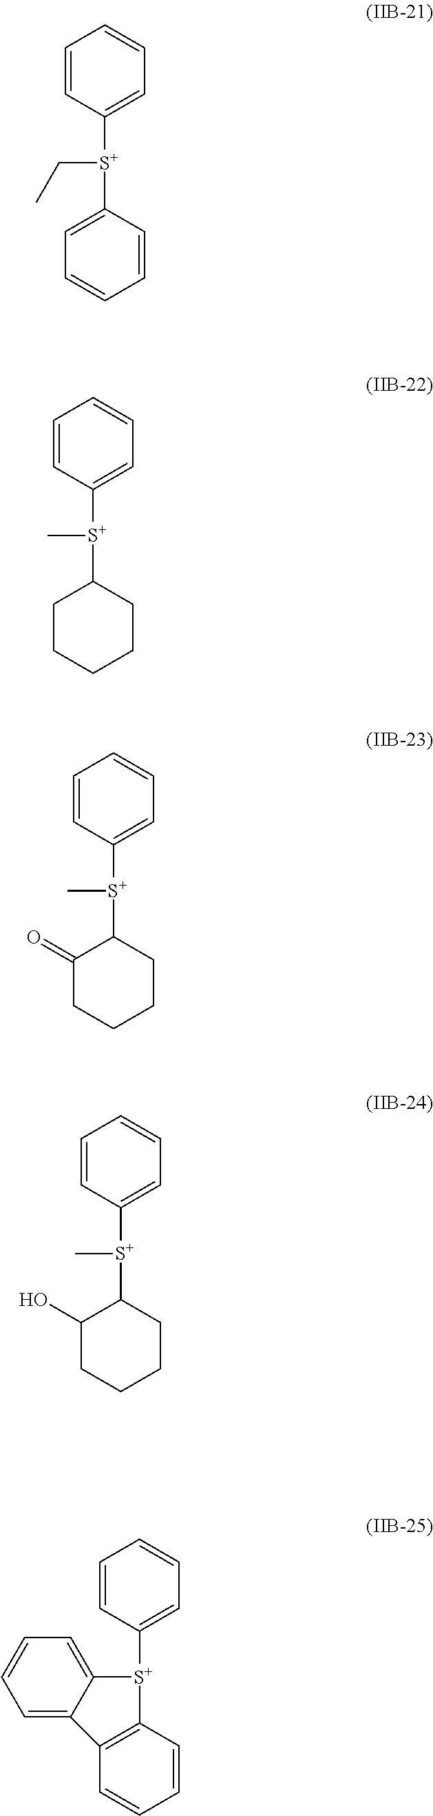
C([S+](C1=CC=CC=C1)C1=CC=CC=C1)C.C[S+](C1=CC=CC=C1)C1CCCCC1.C[S+](C1=CC=CC=C1)C1C(=O)CCCC1.C[S+](C1=CC=CC=C1)C1C(O)CCCC1.C12=CC=CC=C1C1=C([S+]2C2=CC=CC=C2)C=CC=C1
